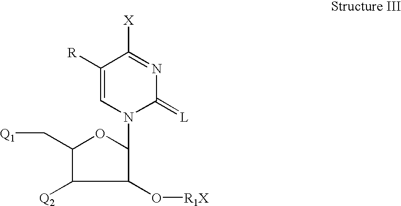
C1([Q2])C(C[Q1])OC(N2C(=[L])N=C([X])C([R])=C2)C1O[R1X]
